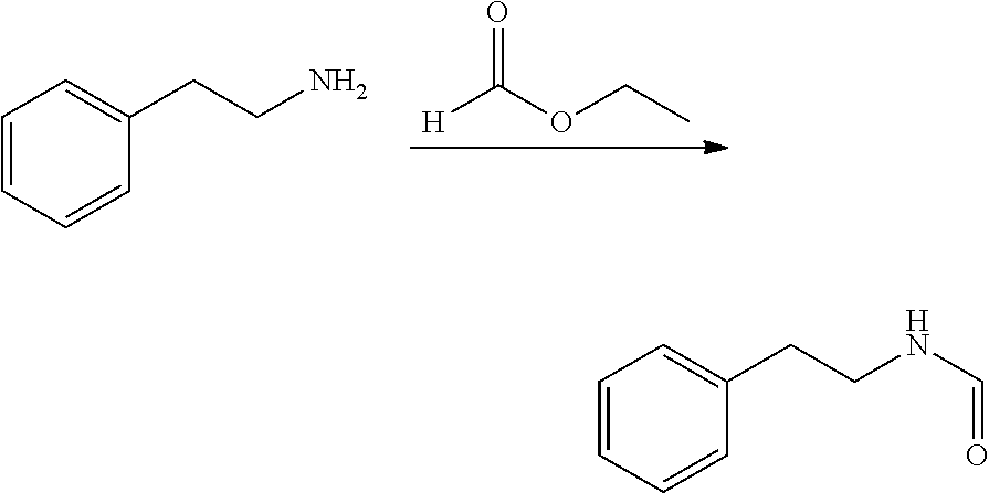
[H]C(OCC)=O.C1=CC=CC(CCN)=C1.C1=CC=CC(CCNC=O)=C1
